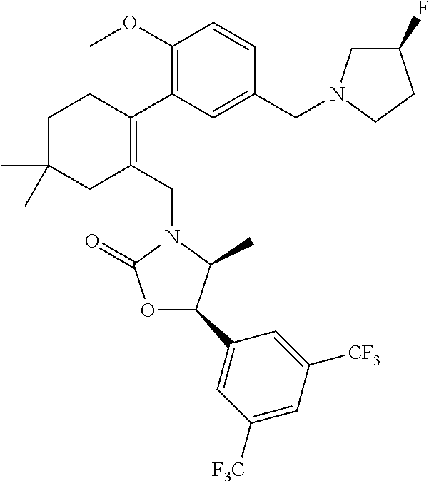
C1(OC)=C(C2=C(CN3C(=O)OC(C4=CC([F3C])=CC([CF3])=C4)C3C)CC(C)(C)CC2)C=C(CN2CC(F)CC2)C=C1
